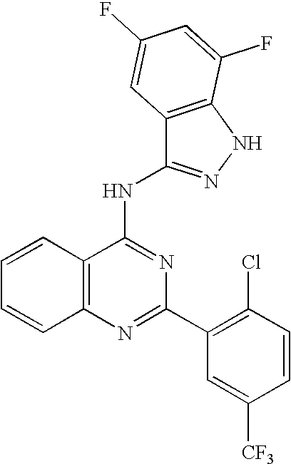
C12=C(N=C(C3=C(Cl)C=CC([CF3])=C3)N=C1NC1=NNC3=C1C=C(F)C=C3F)C=CC=C2
